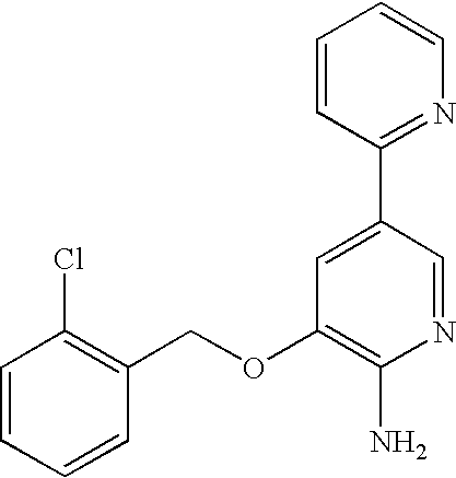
C1=CC=CC(COC2=C(N)N=CC(C3=NC=CC=C3)=C2)=C1Cl
